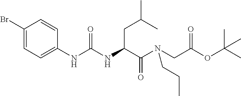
C1(Br)=CC=C(NC(=O)NC(CC(C)C)C(=O)N(CC(=O)OC(C)(C)C)CCC)C=C1
